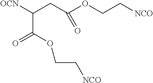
O(C(=O)C(CC(OCC[NCO])=O)[OCN])CC[NCO]
